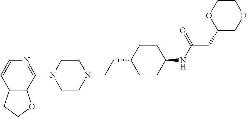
N1=C(N2CCN(CCC3CCC(NC(=O)CC4COCCO4)CC3)CC2)C2=C(C=C1)CCO2
